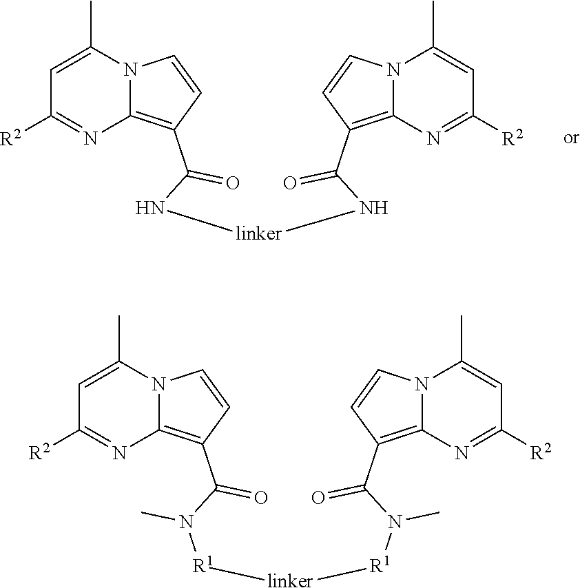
C1=C(C)N2C(=C(C(N[linker]NC(C3=C4N=C([R2])C=C(C)N4C=C3)=O)=O)C=C2)N=C1[R2].C1=C(C)N2C(=C(C(N([R1][linker][R1]N(C(C3=C4N=C([R2])C=C(C)N4C=C3)=O)C)C)=O)C=C2)N=C1[R2]
